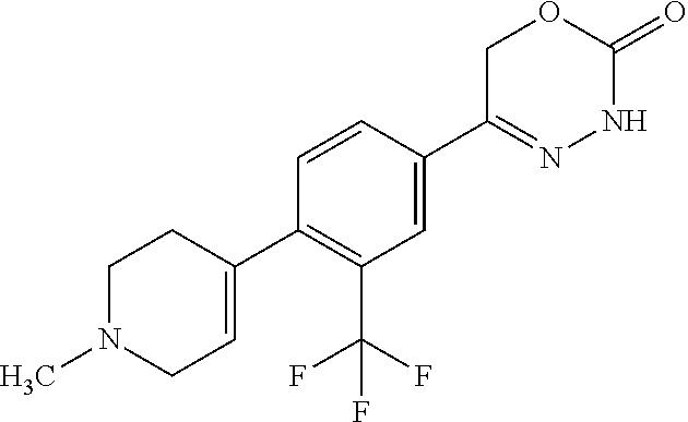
C1N(C)CC=C(C2=C(C(F)(F)F)C=C(C3=NNC(=O)OC3)C=C2)C1
